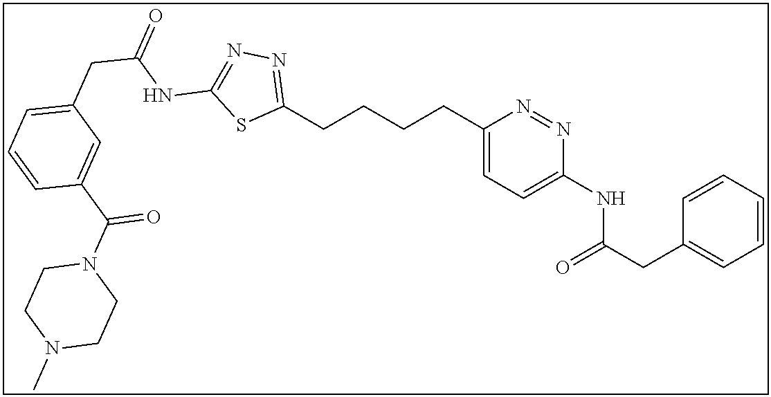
C1(CCCCC2=NN=C(NC(CC3=CC=CC(C(N4CCN(C)CC4)=O)=C3)=O)S2)=CC=C(NC(CC2=CC=CC=C2)=O)N=N1
